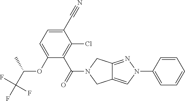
C12=CN(C3=CC=CC=C3)N=C1CN(C(=O)C1=C(Cl)C(C#N)=CC=C1OC(C(F)(F)F)C)C2
